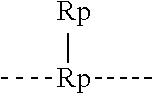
C[Rp](C)[Rp]
